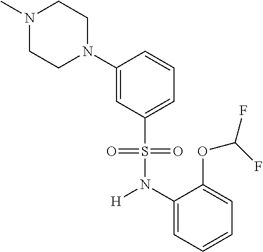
N1(C)CCN(C2=CC(S(=O)(=O)N(C3=CC=CC=C3OC(F)F)[H])=CC=C2)CC1
